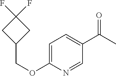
C1=C(OCC2CC(F)(F)C2)N=CC(C(C)=O)=C1
